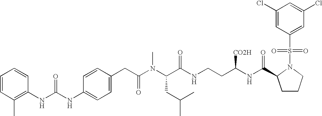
C1=CC(C)=C(NC(NC2=CC=C(CC(N(C(C(NCCC(NC(=O)C3CCCN3S(=O)(=O)C3=CC(Cl)=CC(Cl)=C3)[CO2H])=O)CC(C)C)C)=O)C=C2)=O)C=C1
